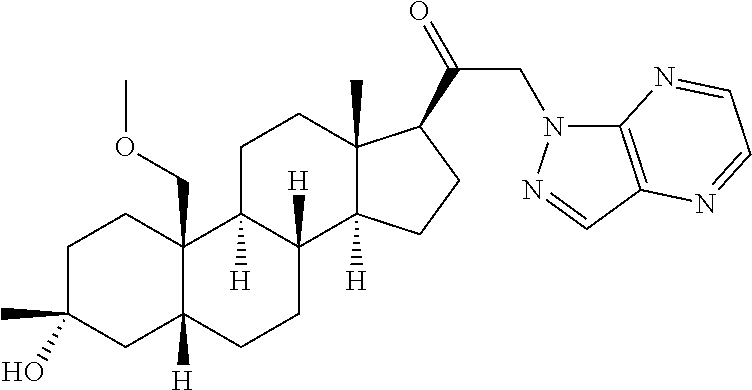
C1C(C)(O)CC2([H])C(COC)(C1)C1([H])C([H])(CC2)C2([H])C(C)(CC1)C(C(=O)CN1C3=C(C=N1)N=CC=N3)CC2
